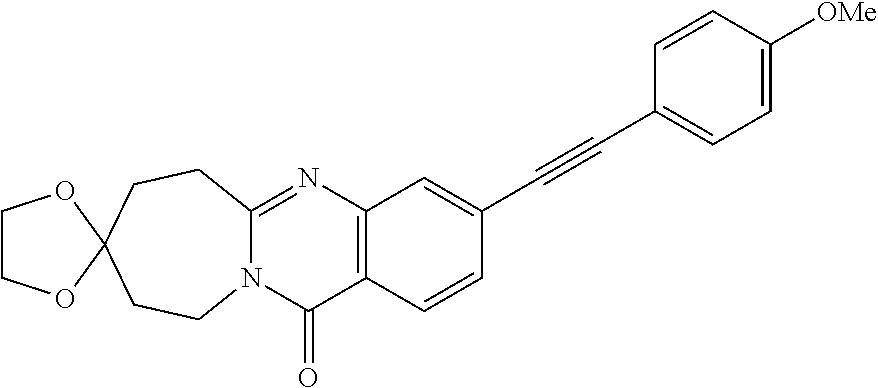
N12C(=NC3=C(C1=O)C=CC(C#CC1=CC=C([OMe])C=C1)=C3)CCC1(CC2)OCCO1
